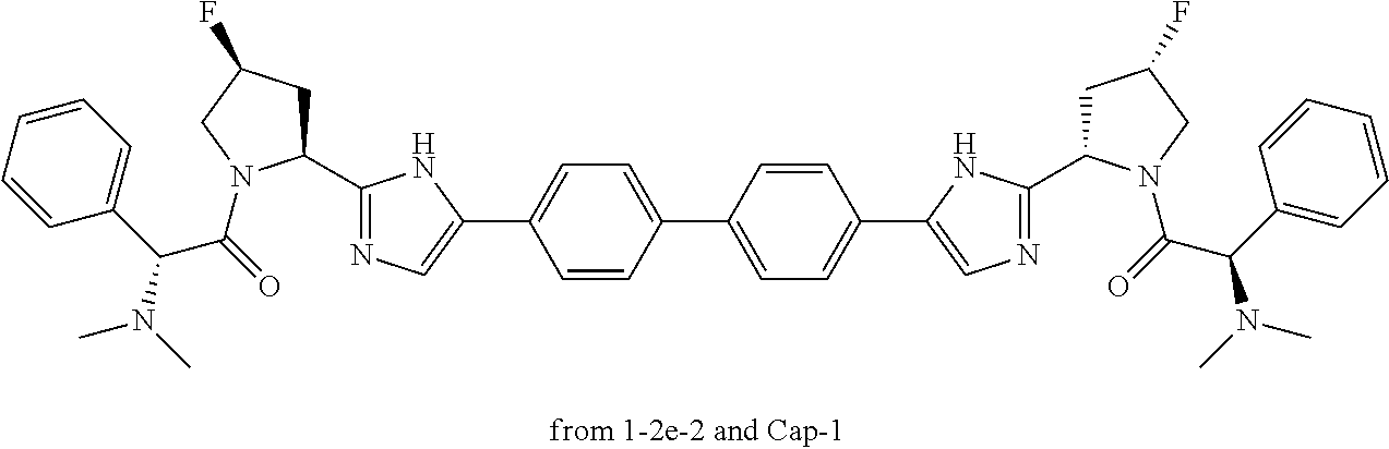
C1=CC=CC=C1C(N(C)C)C(=O)N1C(C2=NC=C(C3=CC=C(C4=CC=C(C5=CN=C(C6CC(F)CN6C(=O)C(C6=CC=CC=C6)N(C)C)N5)C=C4)C=C3)N2)CC(F)C1
